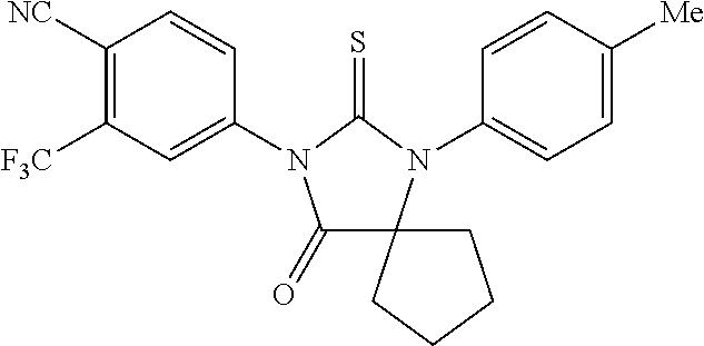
C1(=O)C2(N(C3=CC=C([Me])C=C3)C(=S)N1C1=CC([F3C])=C([NC])C=C1)CCCC2
